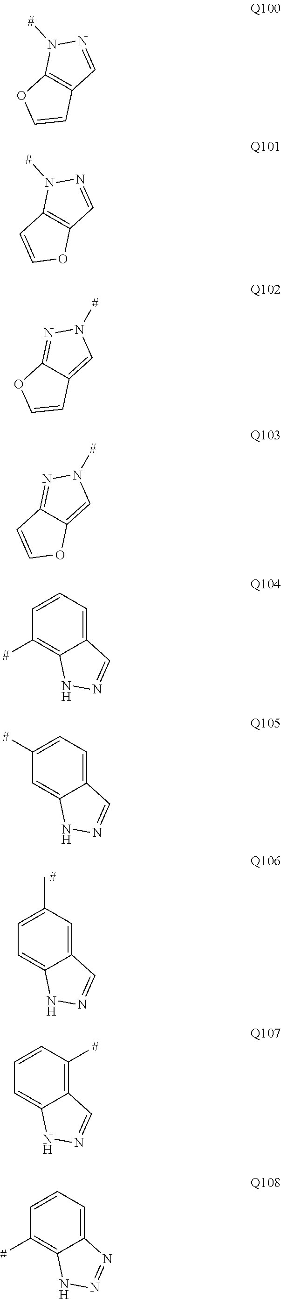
C12=CC(C)=CC=C1NN=C2.C12=C(N([#])N=C1)OC=C2.C12=C(N([#])N=C1)C=CO2.C12=CN([#])N=C1OC=C2.C12=CN([#])N=C1C=CO2.C12=CC=CC([#])=C1NN=C2.C12=CC=C([#])C=C1NN=C2.C12=C([#])C=CC=C1NN=C2.C12=CC=CC([#])=C1NN=N2
